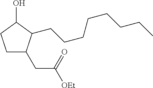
C1CC(O)C(CCCCCCCC)C1CC([OEt])=O
